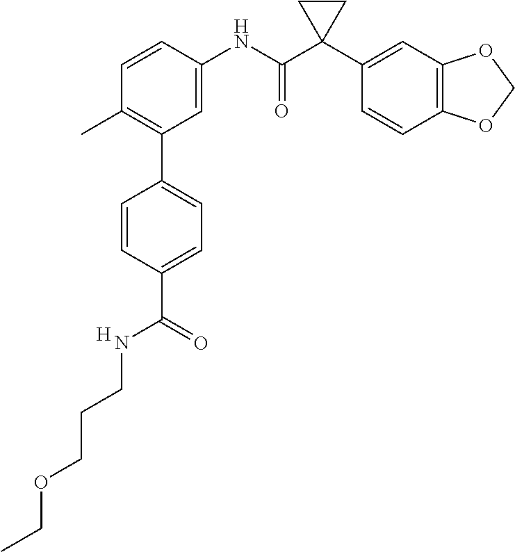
C1(C2=C(C)C=CC(NC(C3(C4=CC5=C(C=C4)OCO5)CC3)=O)=C2)=CC=C(C(=O)NCCCOCC)C=C1.[H]
